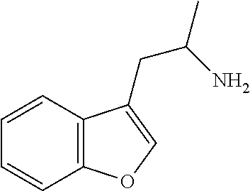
C1=CC2=C(C=C1)OC=C2CC(C)N
